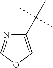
C1(C(C)(C)C)=COC=N1
